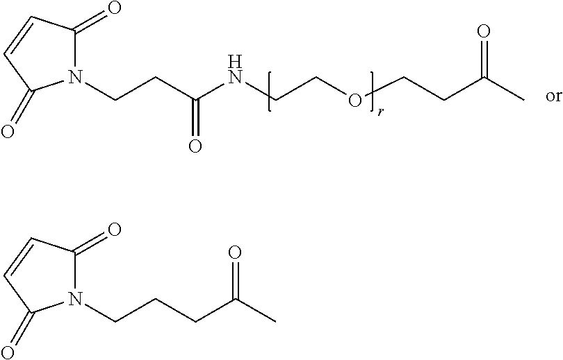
N1(CCC(NCCOCCC(C)=O)=O)C(=O)C=CC1=O.N1(CCCC(C)=O)C(=O)C=CC1=O
